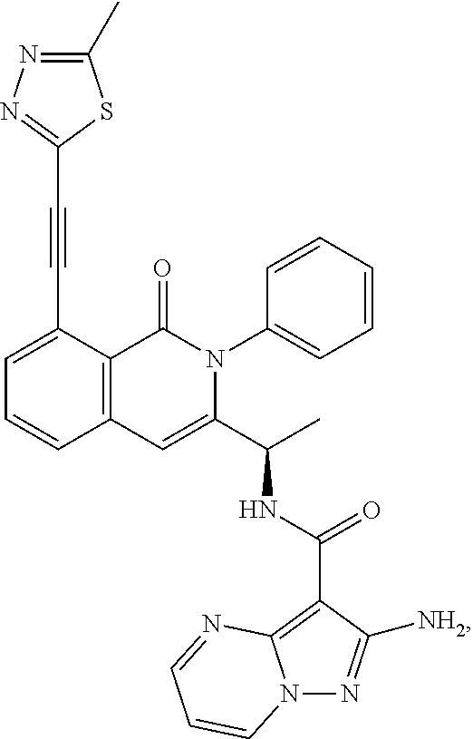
C1=C(C#CC2=NN=C(C)S2)C2=C(C=C1)C=C(C(C)NC(=O)C1=C3N(N=C1[NH2])C=CC=N3)N(C1=CC=CC=C1)C2=O
